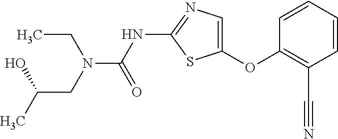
O(C1=CN=C(NC(=O)N(CC)CC(O)C)S1)C1=C(C#N)C=CC=C1
